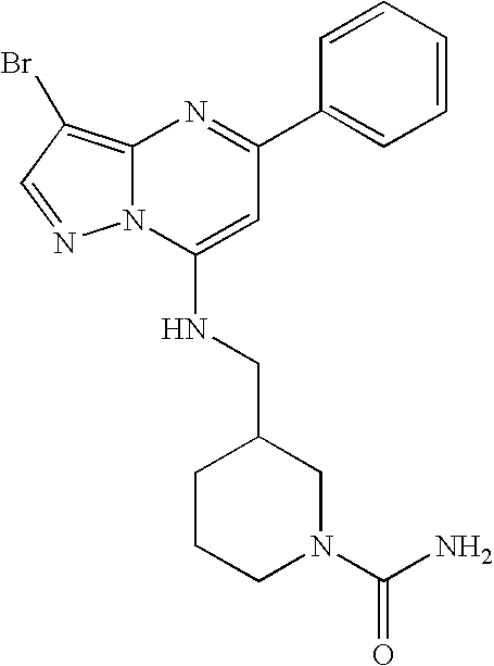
C1(C2=NC3=C(Br)C=NN3C(NCC3CCCN(C(N)=O)C3)=C2)=CC=CC=C1
